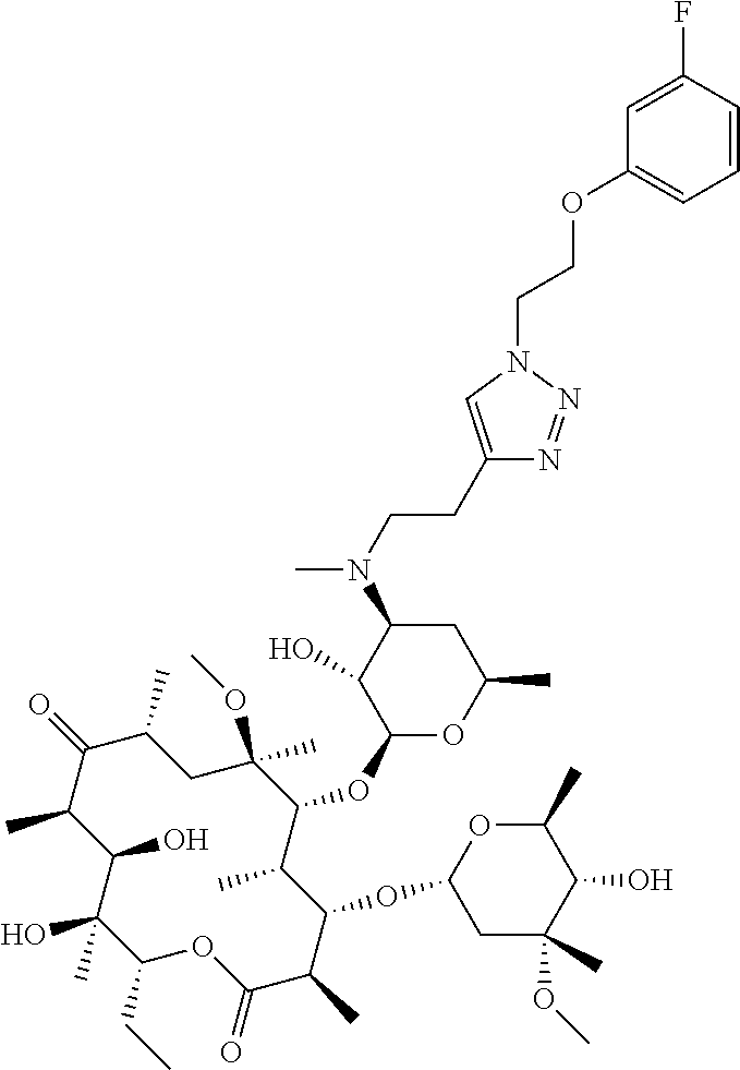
C1(CC)C(C)(O)C(O)C(C)C(=O)C(C)CC(OC)(C)C(OC2OC(C)CC(N(C)CCC3=CN(CCOC4=CC=CC(F)=C4)N=N3)C2O)C(C)C(OC2CC(C)(OC)C(O)C(C)O2)C(C)C(=O)O1
